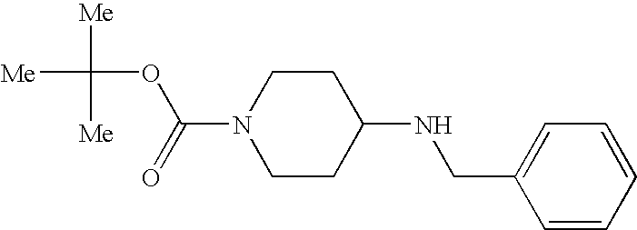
O=C(N1CCC(NCC2=CC=CC=C2)CC1)OC([Me])([Me])[Me]
